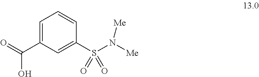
C1=C(C(=O)O)C=C(S(=O)(=O)N([Me])[Me])C=C1
